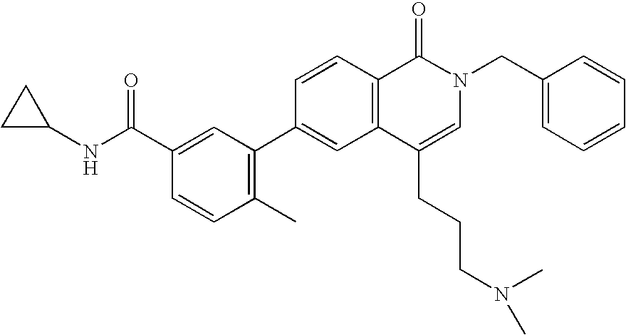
C1=CC2=C(C=C1C1=C(C)C=CC(C(NC3CC3)=O)=C1)C(CCCN(C)C)=CN(CC1=CC=CC=C1)C2=O
